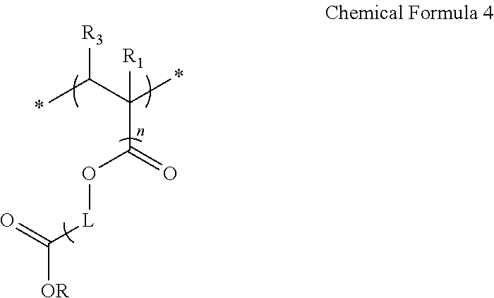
CC(C(C)([R1])C(=O)O[L]C([OR])=O)[R3]
